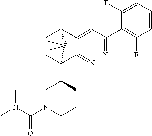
C1CC2(C3CN(C(N(C)C)=O)CCC3)C(=N)C(=CC(=N)C3=C(F)C=CC=C3F)C1C2(C)C
